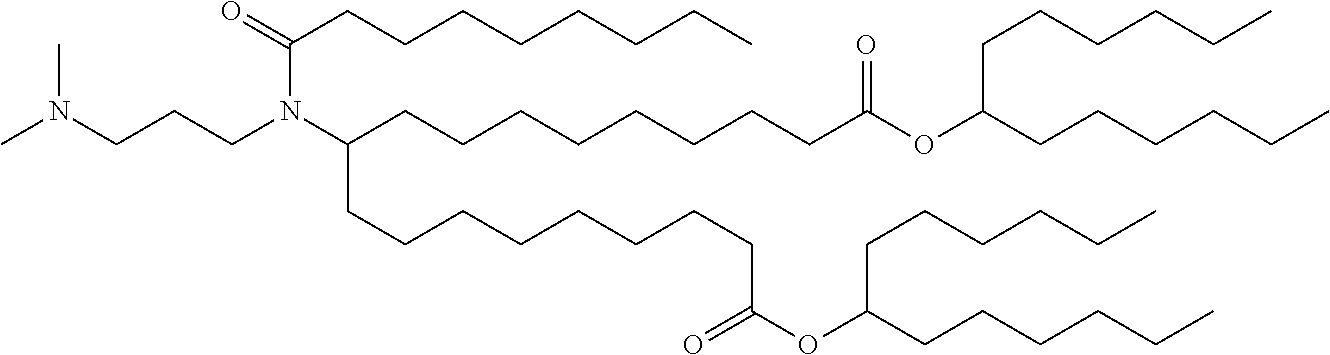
CN(CCCN(C(CCCCCCCCC(OC(CCCCCC)CCCCCC)=O)CCCCCCCCC(=O)OC(CCCCCC)CCCCCC)C(CCCCCCCC)=O)C
